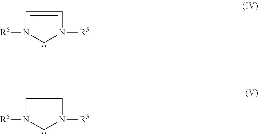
C1=CN([R5])CN1[R5].C1N([R5])CN([R5])C1
